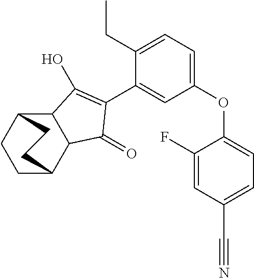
C12C(C3CCC1CC3)C(=O)C(C1=CC(OC3=CC=C(C#N)C=C3F)=CC=C1CC)=C2O
